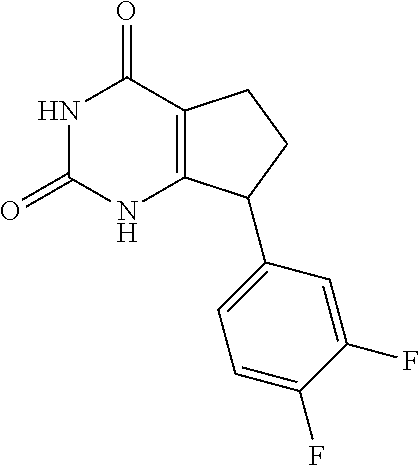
C12=C(C(=O)NC(=O)N1)CCC2C1=CC=C(F)C(F)=C1
